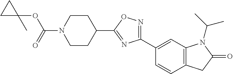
C(N1CCC(C2=NC(C3=CC4=C(C=C3)CC(=O)N4C(C)C)=NO2)CC1)(=O)OC1(C)CC1
